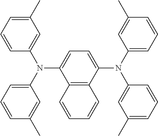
C12=C(C(N(C3=CC=CC(C)=C3)C3=CC(C)=CC=C3)=CC=C1N(C1=CC=CC(C)=C1)C1=CC(C)=CC=C1)C=CC=C2
